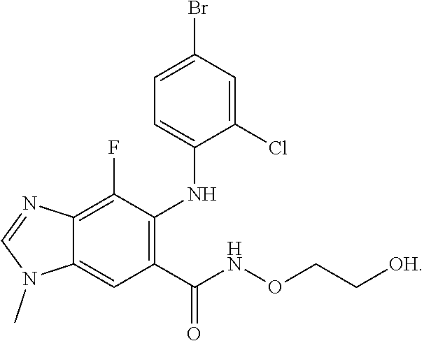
C1=NC2=C(F)C(NC3=CC=C(Br)C=C3Cl)=C(C(=O)NOCC[OH])C=C2N1C
